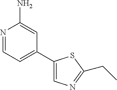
N1=CC=C(C2=CN=C(CC)S2)C=C1N
